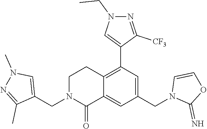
C12=C(C3=CN(CC)N=C3[CF3])C=C(CN3C(=N)OC=C3)C=C1C(=O)N(CC1=CN(C)N=C1C)CC2
